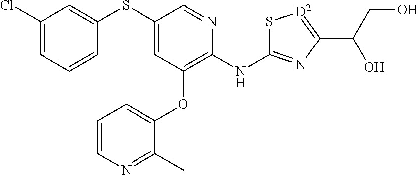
C1(Cl)=CC=CC(SC2=CC(OC3=CC=CN=C3C)=C(NC3=NC(C(CO)O)=[D2]S3)N=C2)=C1
